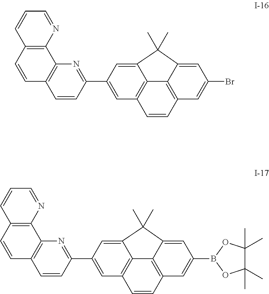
C1=CC(C2=CC3=C4C(=C2)C(C)(C)C2=CC(B5OC(C)(C)C(C)(C)O5)=CC(=C42)C=C3)=NC2=C1C=CC1=C2N=CC=C1.C1=CC(C2=CC3=C4C(=C2)C(C)(C)C2=CC(Br)=CC(=C42)C=C3)=NC2=C1C=CC1=C2N=CC=C1
